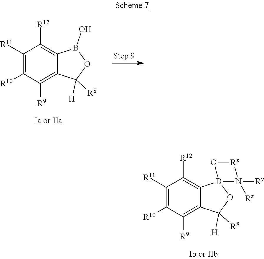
C1([R10])=C([R11])C([R12])=C2C(=C1[R9])C([R8])([H])OB2O.C1([R10])=C([R11])C([R12])=C2C(=C1[R9])C([R8])([H])OB21O[Rx]N1([Ry])[Rz]
